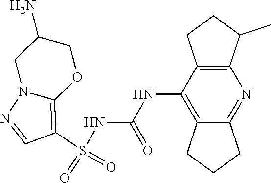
S(NC(NC1=C2C(=NC3=C1CCC3C)CCC2)=O)(C1=C2N(N=C1)CC(N)CO2)(=O)=O
